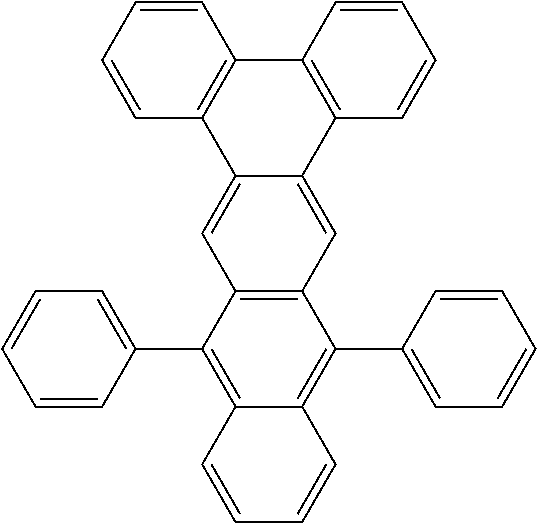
C1=CC(C2=C3C(=C(C4=CC=CC=C4)C4=C2C=C2C(=C4)C4=C(C5=C2C=CC=C5)C=CC=C4)C=CC=C3)=CC=C1
